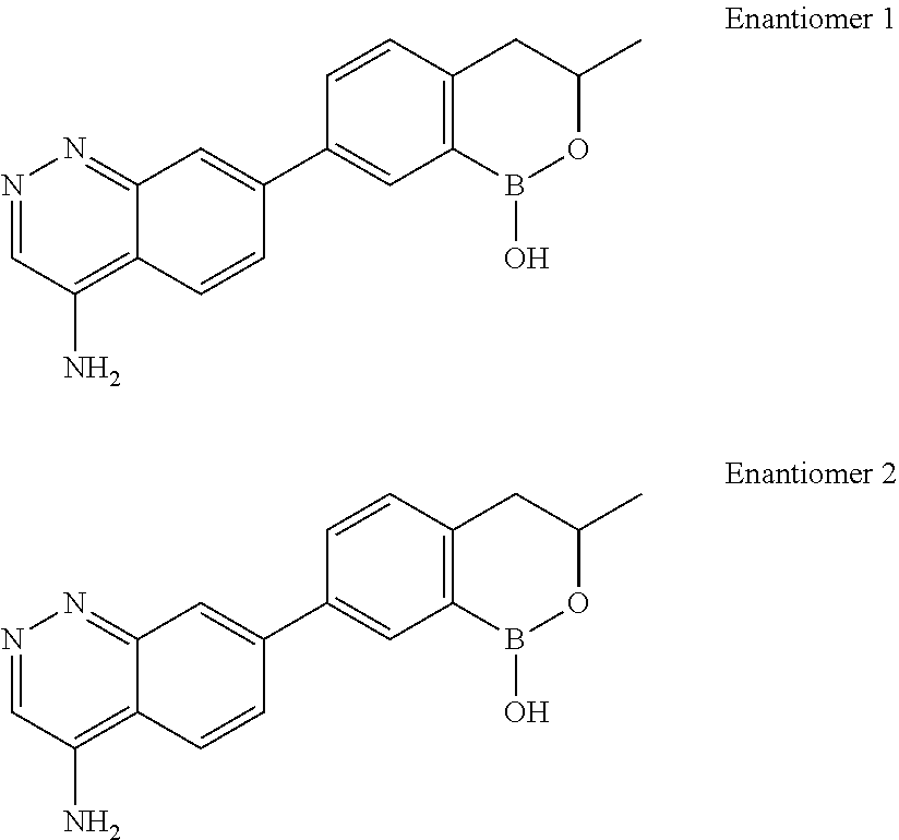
C12=NN=CC(N)=C1C=CC(C1=CC3=C(C=C1)CC(C)OB3O)=C2.C12=NN=CC(N)=C1C=CC(C1=CC3=C(C=C1)CC(C)OB3O)=C2
